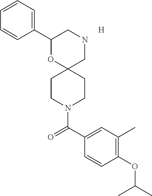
N1CC2(OC(C3=CC=CC=C3)C1)CCN(C(C1=CC(C)=C(OC(C)C)C=C1)=O)CC2.[H]
